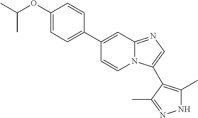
C1(C2=CC=C(OC(C)C)C=C2)=CC2=NC=C(C3=C(C)NN=C3C)N2C=C1
